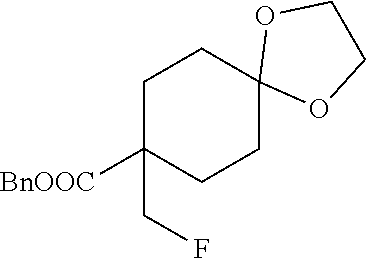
C1C(CF)([BnOOC])CCC2(C1)OCCO2
